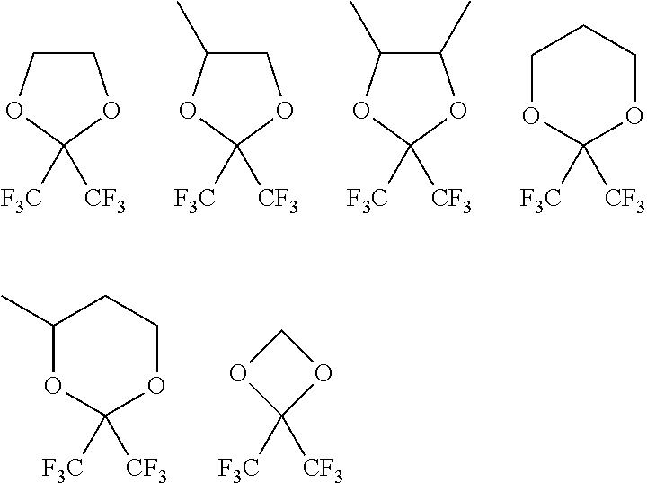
C1COC([F3C])([CF3])O1.C1C(C)OC([F3C])([CF3])O1.C1(C)C(C)OC([F3C])([CF3])O1.C1OC([F3C])([CF3])OCC1.C1(C)OC([F3C])([CF3])OCC1.C1OC([F3C])([CF3])O1
